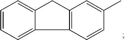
C1=CC=C2C(=C1)CC1=C2C=CC(C)=C1
